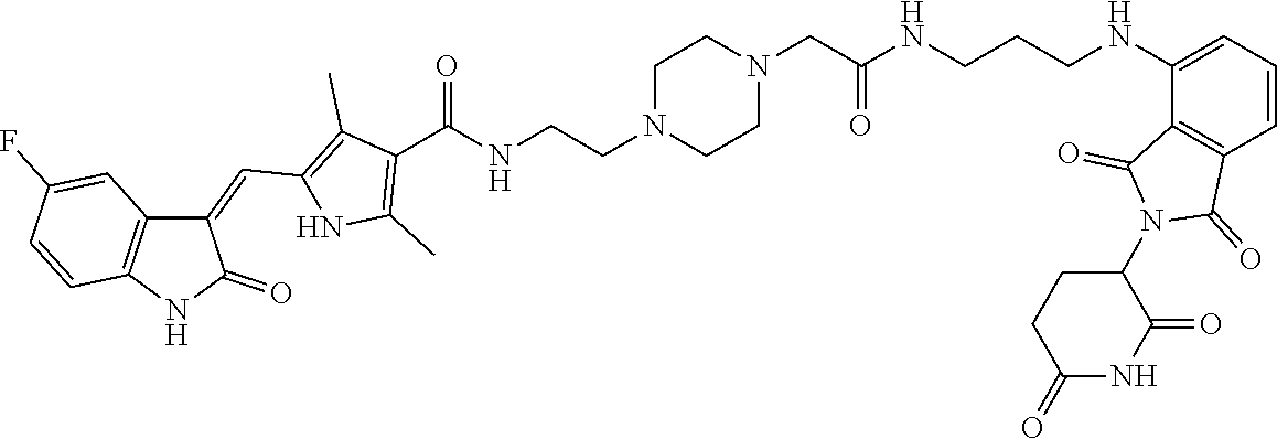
C1(C(=O)NCCN2CCN(CC(NCCCNC3=CC=CC4=C3C(=O)N(C3CCC(=O)NC3=O)C4=O)=O)CC2)=C(C)NC(C=C2C3=C(C=CC(F)=C3)NC2=O)=C1C
